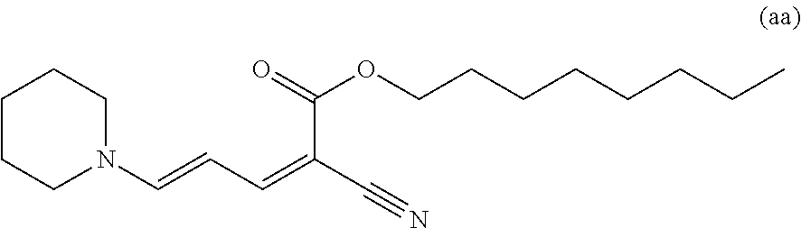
N1(C=CC=C(C#N)C(=O)OCCCCCCCC)CCCCC1
